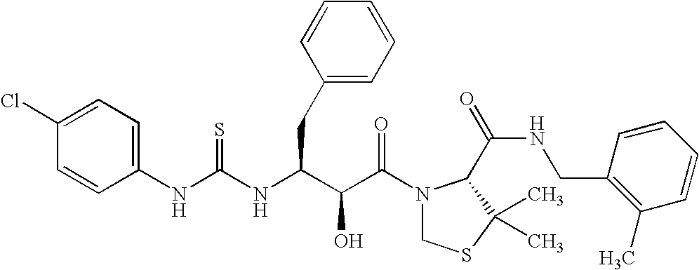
C1(NC(=S)NC(CC2=CC=CC=C2)C(C(N2CSC(C)(C)C2C(NCC2=C(C)C=CC=C2)=O)=O)O)=CC=C(Cl)C=C1
